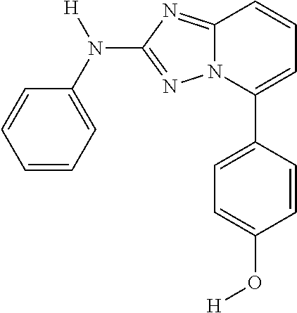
C1=CC=C(N(C2=NN3C(=N2)C=CC=C3C2=CC=C(O[H])C=C2)[H])C=C1
